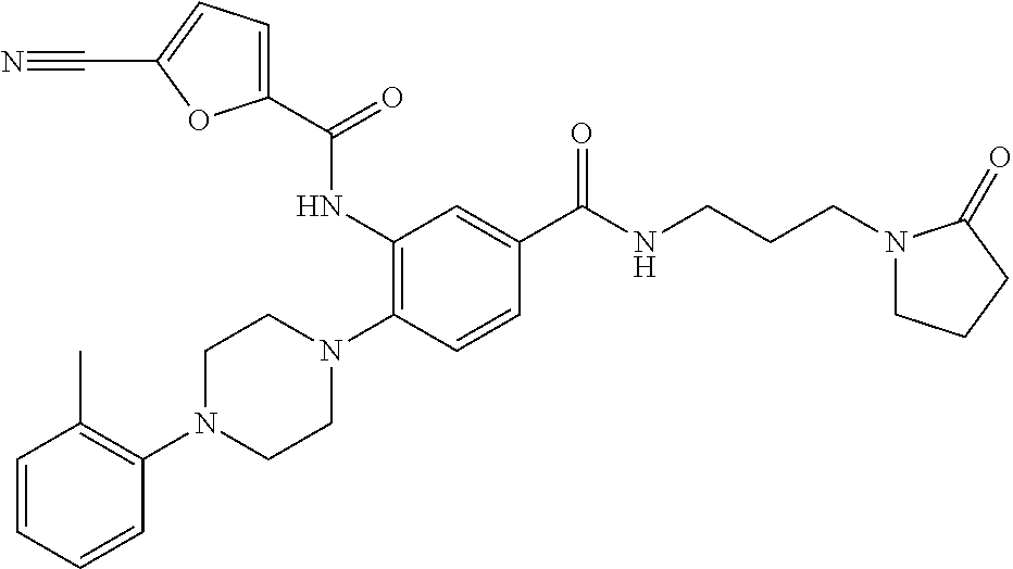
N1(C2=C(C)C=CC=C2)CCN(C2=C(NC(C3=CC=C(C#N)O3)=O)C=C(C(NCCCN3CCCC3=O)=O)C=C2)CC1
